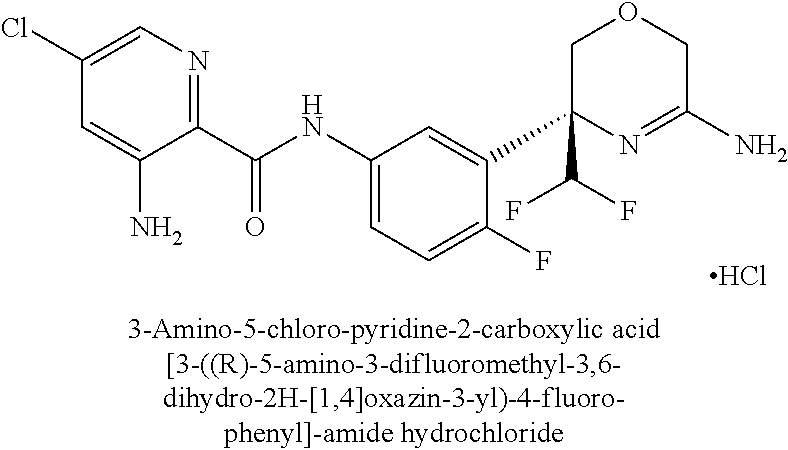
C1(C(NC2=CC=C(F)C(C3(C(F)F)N=C(N)COC3)=C2)=O)=NC=C(Cl)C=C1N.Cl
